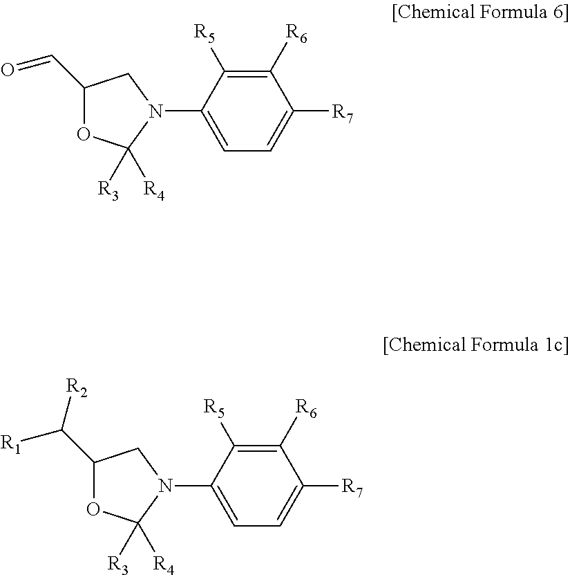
C1([R6])=C([R5])C(N2CC(C([R2])[R1])OC2([R3])[R4])=CC=C1[R7].C1([R6])=C([R5])C(N2CC(C=O)OC2([R3])[R4])=CC=C1[R7]
